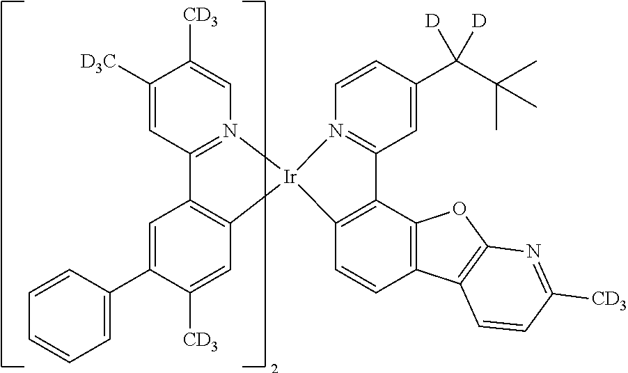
C1([CD3])=CC2=N(C=C1[CD3])[Ir]1(C3=C2C=C(C2=CC=CC=C2)C([CD3])=C3)C2=C(C3=C(C=C2)C2=C(O3)N=C([CD3])C=C2)C2=N1C=CC(C([D])(C(C)(C)C)[D])=C2
